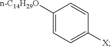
C1([n-C14H29O])=CC=C([X])C=C1
